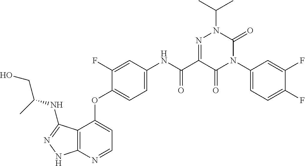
C12=C(N=CC=C1OC1=CC=C(NC(C3=NN(C(C)C)C(=O)N(C4=CC=C(F)C(F)=C4)C3=O)=O)C=C1F)NN=C2NC(CO)C
